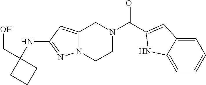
C1(NC2=NN3C(=C2)CN(C(=O)C2=CC4=CC=CC=C4N2)CC3)(CO)CCC1
